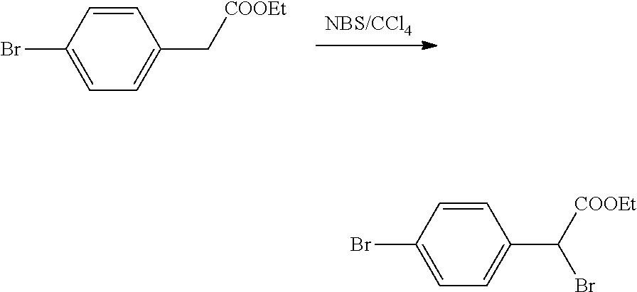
[NBS/CCl4].C1=CC(Br)=CC=C1C[COOEt].C1=CC(Br)=CC=C1C([COOEt])Br
